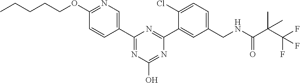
C1(OCCCCC)=NC=C(C2=NC(O)=NC(C3=CC(CNC(C(C(F)(F)F)(C)C)=O)=CC=C3Cl)=N2)C=C1
